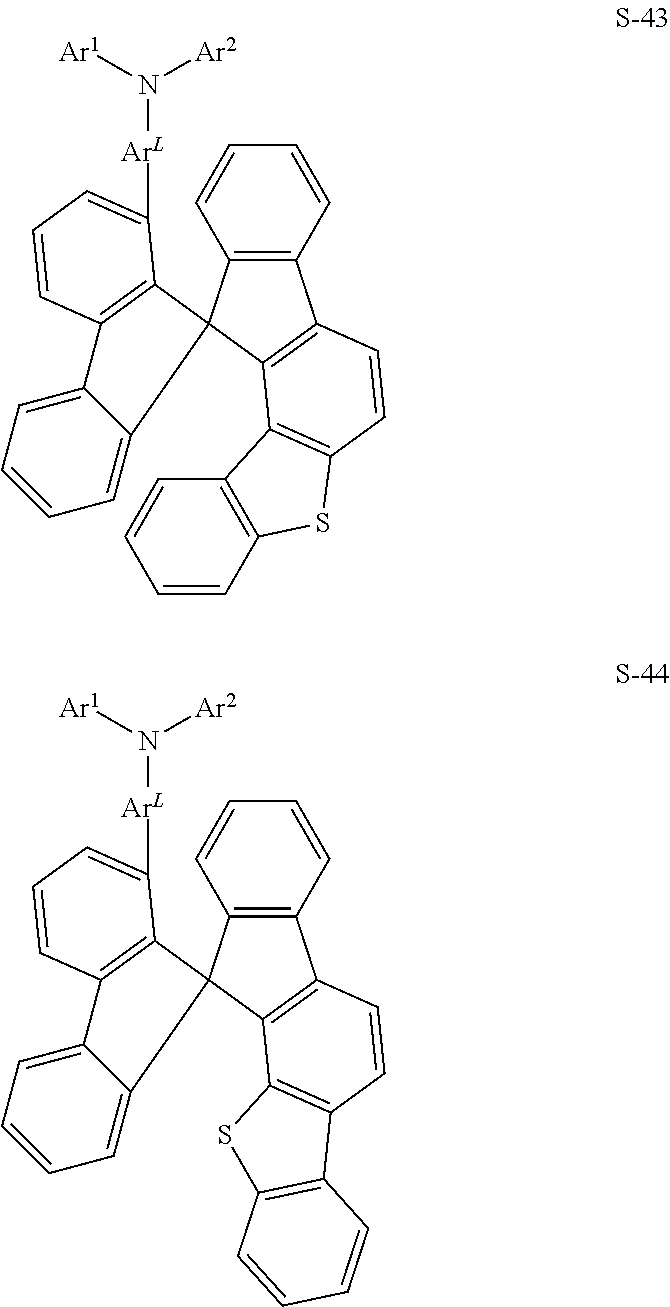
C12=C(C=CC=C1)C1=C(C3=C(C=C1)SC1=C3C=CC=C1)C21C2=C(C=CC=C2[ArL]N([Ar2])[Ar1])C2=CC=CC=C12.C12=C(C=CC=C1)C1=C(C3=C(C=C1)C1=C(S3)C=CC=C1)C21C2=C(C=CC=C2[ArL]N([Ar2])[Ar1])C2=CC=CC=C12
